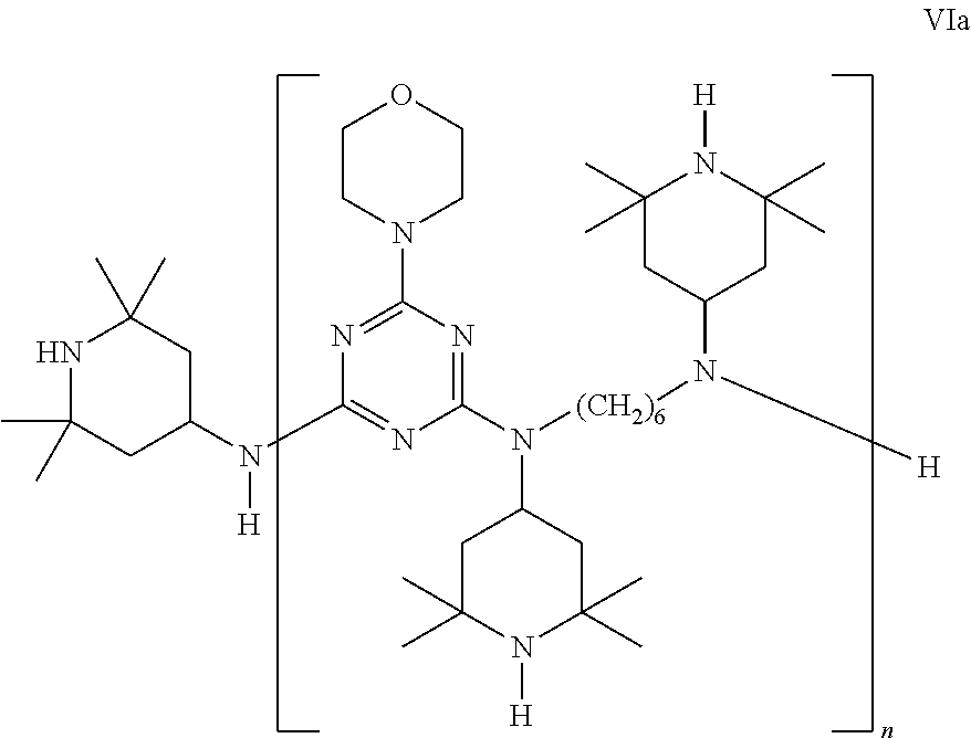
C1CN(C2=NC(N(C3CC(C)(C)NC(C)(C)C3)[H])=NC(N([(CH2)6]N([H])C3CC(C)(C)N([H])C(C)(C)C3)C3CC(C)(C)N([H])C(C)(C)C3)=N2)CCO1
